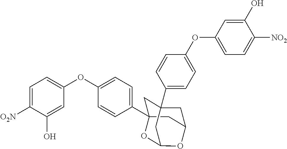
C1C2(C3=CC=C(OC4=CC=C([O2N])C(O)=C4)C=C3)CC3CC1(C1=CC=C(OC4=CC=C([NO2])C(O)=C4)C=C1)CC(O2)O3
